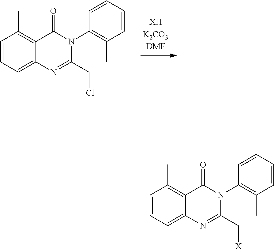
C1=CC=C2C(=C1C)C(=O)N(C1=C(C)C=CC=C1)C(C[X])=N2.C1=CC=C2C(=C1C)C(=O)N(C1=C(C)C=CC=C1)C(CCl)=N2
